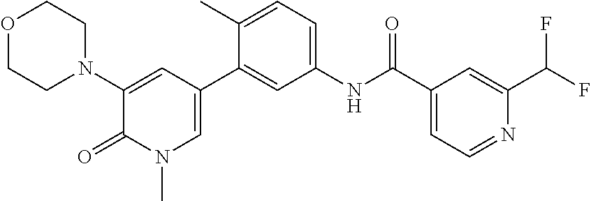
O1CCN(C2=CC(C3=CC(NC(C4=CC=NC(C(F)F)=C4)=O)=CC=C3C)=CN(C)C2=O)CC1
